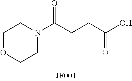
C1OCCN(C(CCC(O)=O)=O)C1
